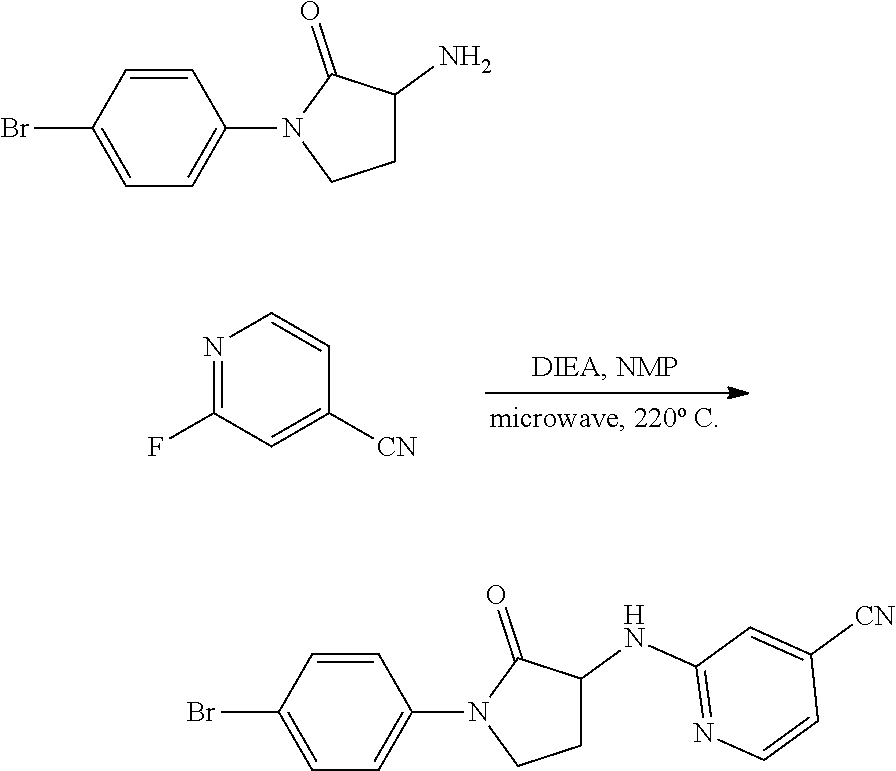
C1=CC(Br)=CC=C1N1CCC(N)C1=O.C1=CC(Br)=CC=C1N1CCC(NC2=NC=CC([CN])=C2)C1=O.N1=C(F)C=C([CN])C=C1
